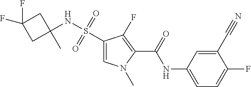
C1(S(NC2(C)CC(F)(F)C2)(=O)=O)=CN(C)C(C(NC2=CC=C(F)C(C#N)=C2)=O)=C1F
